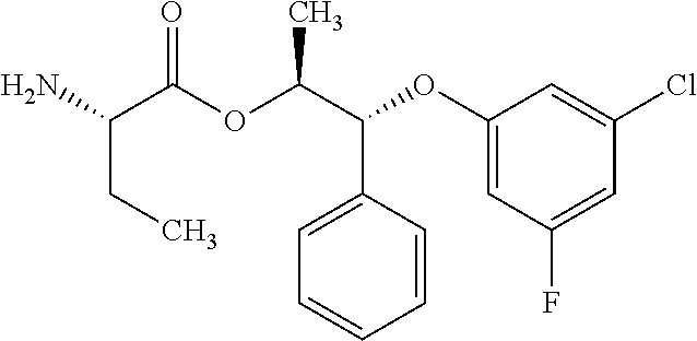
NC(C(OC(C(C1=CC=CC=C1)OC1=CC(F)=CC(Cl)=C1)C)=O)CC
